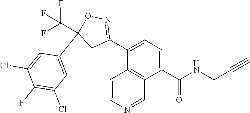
C1(C(NCC#C)=O)=CC=C(C2=NOC(C3=CC(Cl)=C(F)C(Cl)=C3)(C(F)(F)F)C2)C2=C1C=NC=C2
